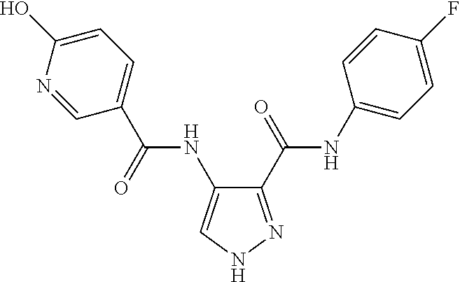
C1(C(NC2=CNN=C2C(NC2=CC=C(F)C=C2)=O)=O)=CC=C(O)N=C1
